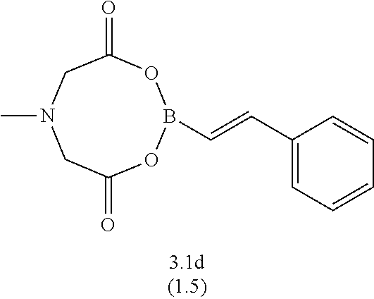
C1(C=CB2OC(=O)CN(C)CC(=O)O2)=CC=CC=C1
